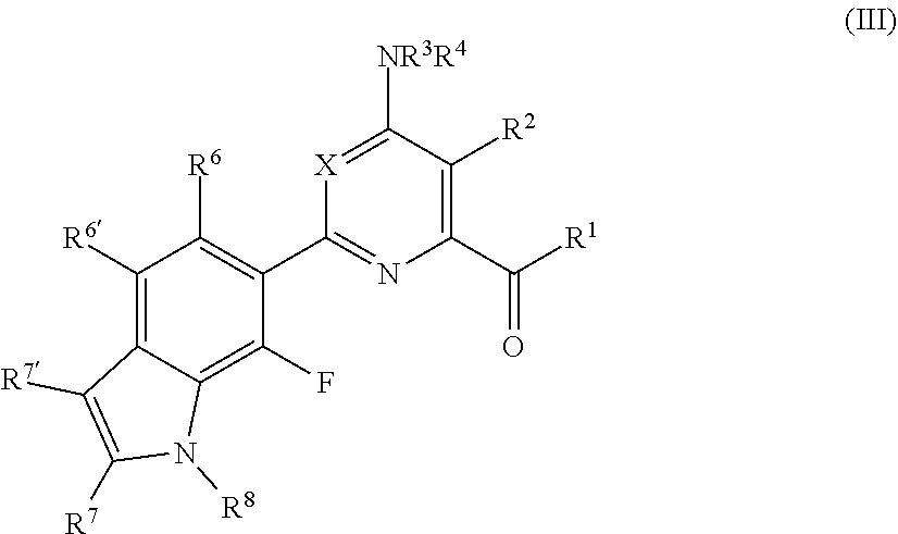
C1([NR3R4])=[X]C(C2=C([R6])C([R6])=C3C(=C2F)N([R8])C([R7])=C3[R7])=NC(C([R1])=O)=C1[R2]
